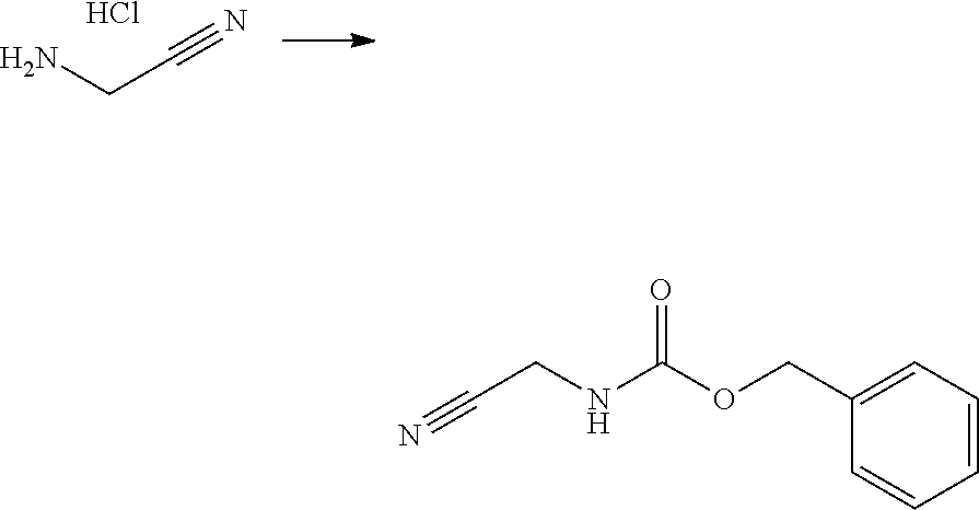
NCC#N.Cl.C1(COC(NCC#N)=O)=CC=CC=C1
